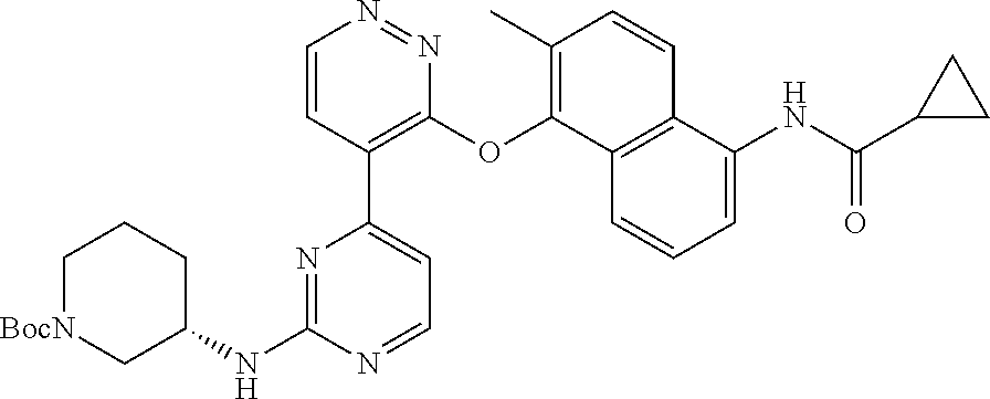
C1=CC(C2=CC=NC(NC3CCC[BocN]C3)=N2)=C(OC2=C(C)C=CC3=C2C=CC=C3NC(C2CC2)=O)N=N1
